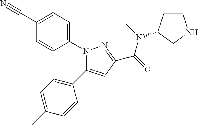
N1(C2=CC=C(C#N)C=C2)C(C2=CC=C(C)C=C2)=CC(C(=O)N(C2CCNC2)C)=N1
